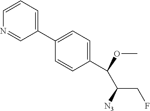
C1(C(C(CF)[N3])OC)=CC=C(C2=CC=CN=C2)C=C1
